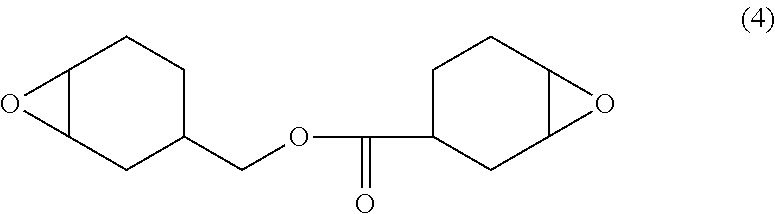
C12C(CC(COC(=O)C3CC4C(CC3)O4)CC1)O2
